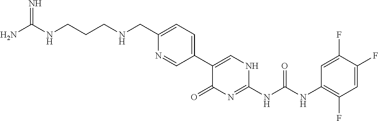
C1(C2=CNC(NC(NC3=C(F)C=C(F)C(F)=C3)=O)=NC2=O)=CC=C(CNCCCNC(N)=N)N=C1
